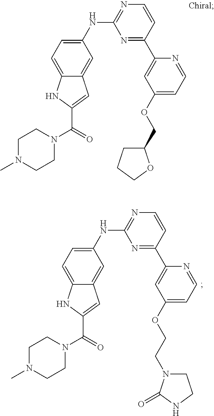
C1(NC2=NC=CC(C3=CC(OCC4CCCO4)=CC=N3)=N2)=CC=C2C(=C1)C=C(C(N1CCN(C)CC1)=O)N2.C1(NC2=NC=CC(C3=CC(OCCN4CCNC4=O)=CC=N3)=N2)=CC=C2C(=C1)C=C(C(N1CCN(C)CC1)=O)N2
